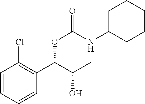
C1=CC=CC(C(C(C)O)OC(NC2CCCCC2)=O)=C1Cl
